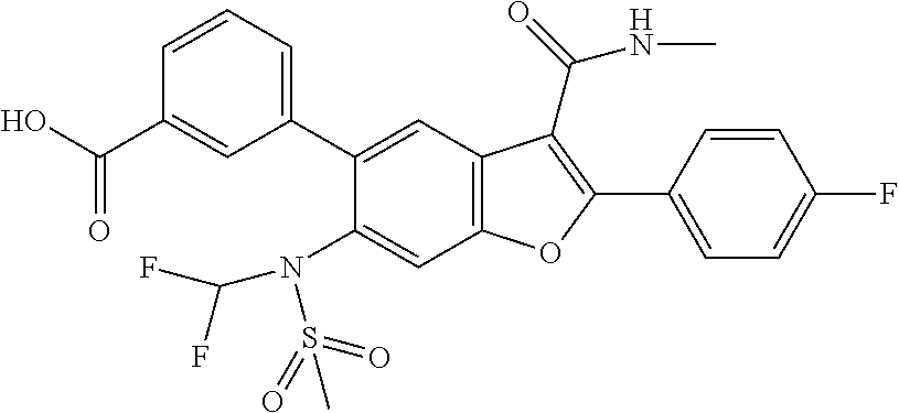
C1=CC(C2=C(C(=O)NC)C3=C(C=C(N(C(F)F)S(C)(=O)=O)C(C4=CC=CC(C(O)=O)=C4)=C3)O2)=CC=C1F
